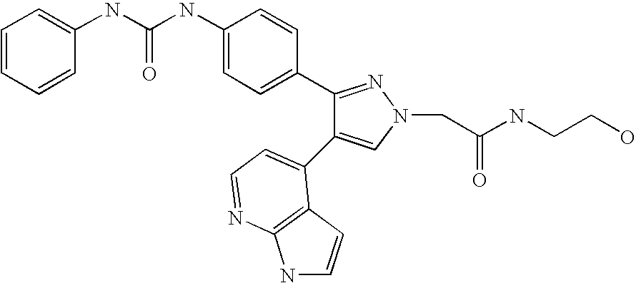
C(NC1=CC=C(C2=NN(CC(NCCO)=O)C=C2C2=CC=NC3=C2C=CN3)C=C1)(=O)NC1=CC=CC=C1
